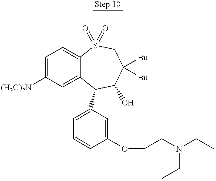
C1=C([(H3C)2N])C=C2C(=C1)S(=O)(=O)CC([Bu])([Bu])C(O)C2C1=CC=CC(OCCN(CC)CC)=C1
